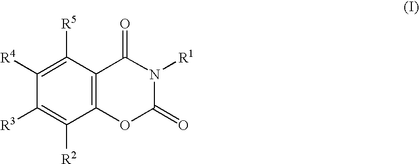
C12=C(C([R5])=C([R4])C([R3])=C1[R2])C(=O)N([R1])C(=O)O2
